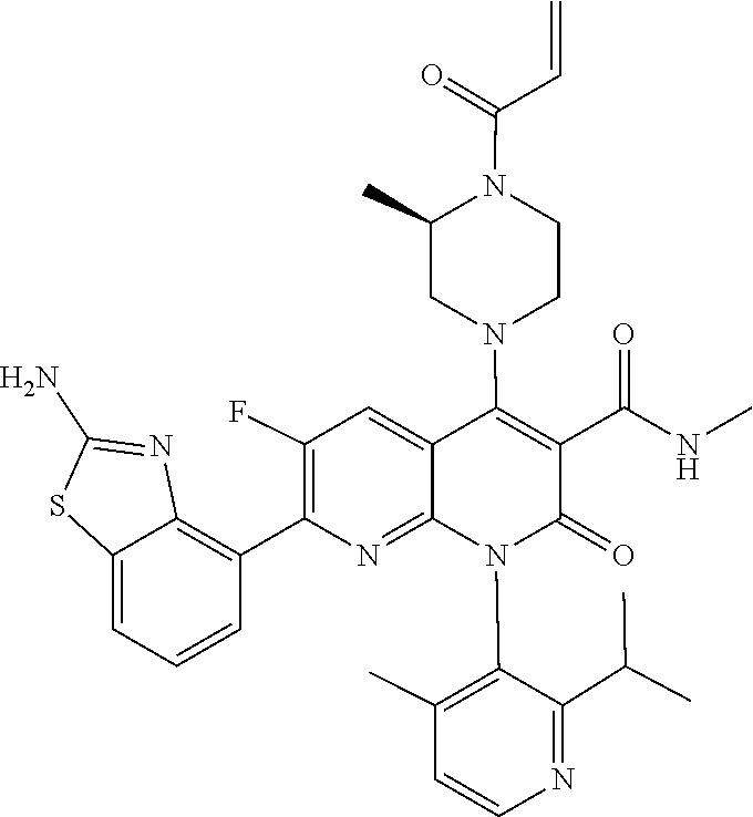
C1=CN=C(C(C)C)C(N2C(=O)C(C(NC)=O)=C(N3CC(C)N(C(C=C)=O)CC3)C3=CC(F)=C(C4=C5N=C(N)SC5=CC=C4)N=C23)=C1C
